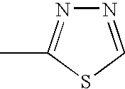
N1=CSC(C)=N1
